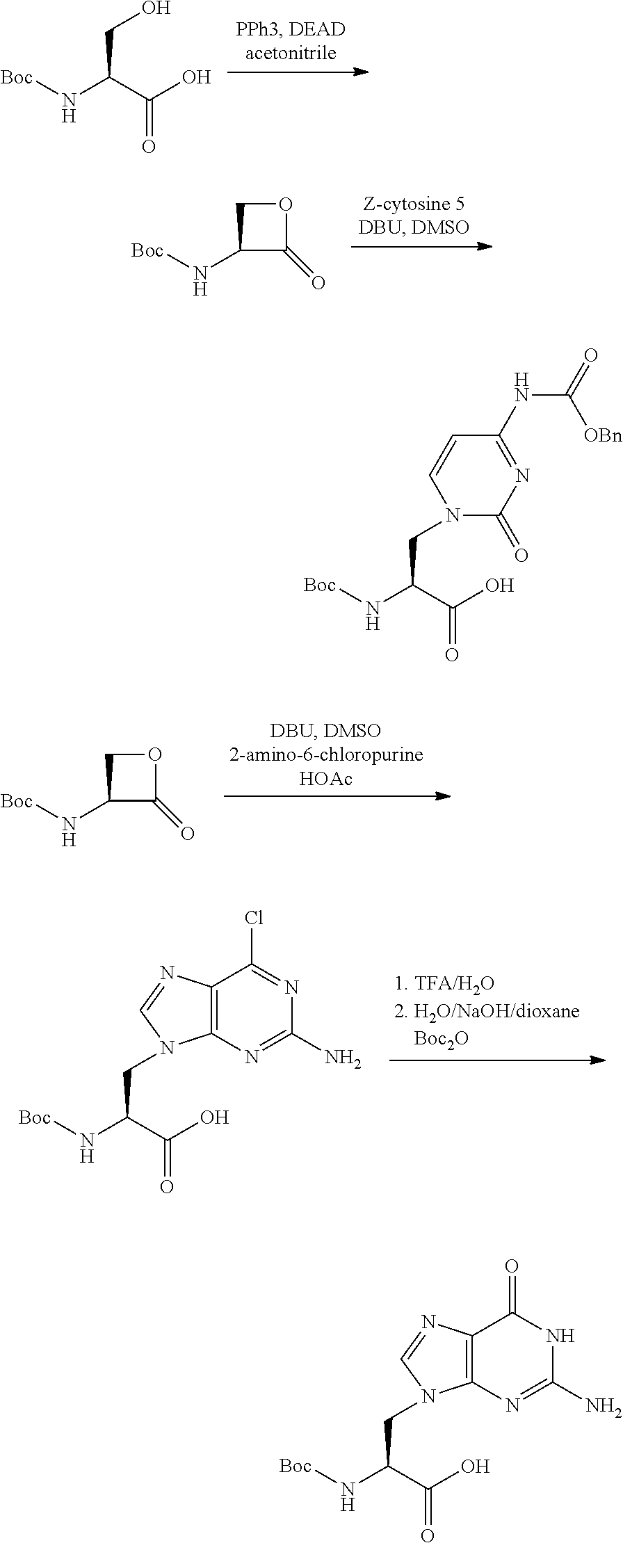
[Boc]NC(C(O)=O)CO.C1OC(=O)C1N[Boc].C1OC(=O)C1N[Boc].[Boc]NC(C(O)=O)CN1C2=C(C(Cl)=NC(N)=N2)N=C1.[Boc]NC(C(O)=O)CN1C(=O)N=C(NC(=O)[OBn])C=C1.[Boc]NC(C(O)=O)CN1C2=C(C(=O)NC(N)=N2)N=C1
